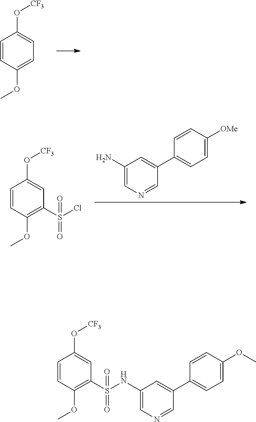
C1=CC(OC)=CC=C1O[CF3].C1(N)=CN=CC(C2=CC=C([OMe])C=C2)=C1.C1=CC(OC)=C(S(=O)(=O)Cl)C=C1O[CF3].C1=CC(OC)=C(S(=O)(=O)NC2=CN=CC(C3=CC=C(OC)C=C3)=C2)C=C1O[CF3]
